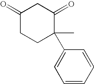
C1(=O)CCC(C)(C2=CC=CC=C2)C(=O)C1
